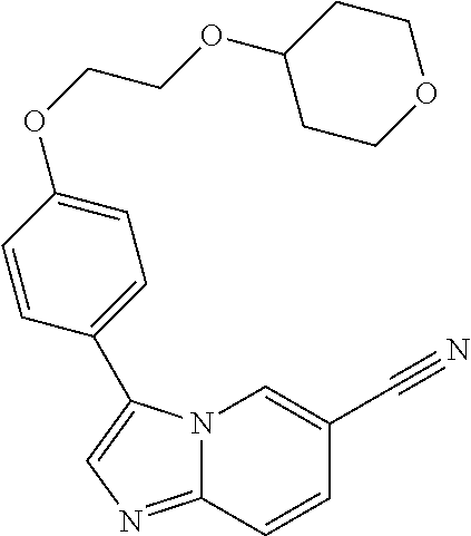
N12C(=NC=C1C1=CC=C(OCCOC3CCOCC3)C=C1)C=CC(C#N)=C2
